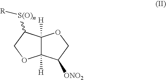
C12([H])C([H])(C([S(O)n][R])CO1)OCC2[ONO2]
